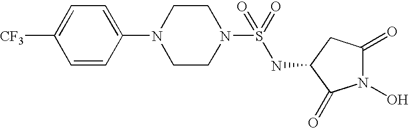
C1=CC(N2CCN(S(=O)(=O)NC3C(=O)N(O)C(=O)C3)CC2)=CC=C1[CF3]
